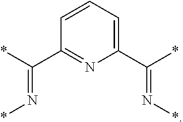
C1(C(*)=N*)=CC=CC(C(*)=N*)=N1
